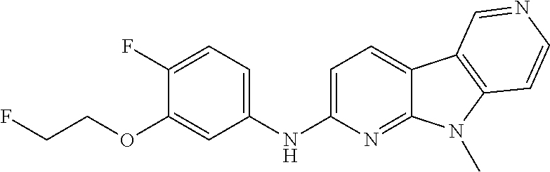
N(C1=CC=C2C(=N1)N(C)C1=C2C=NC=C1)C1=CC=C(F)C(OCCF)=C1
